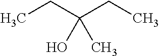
CCC(CC)(O)C
